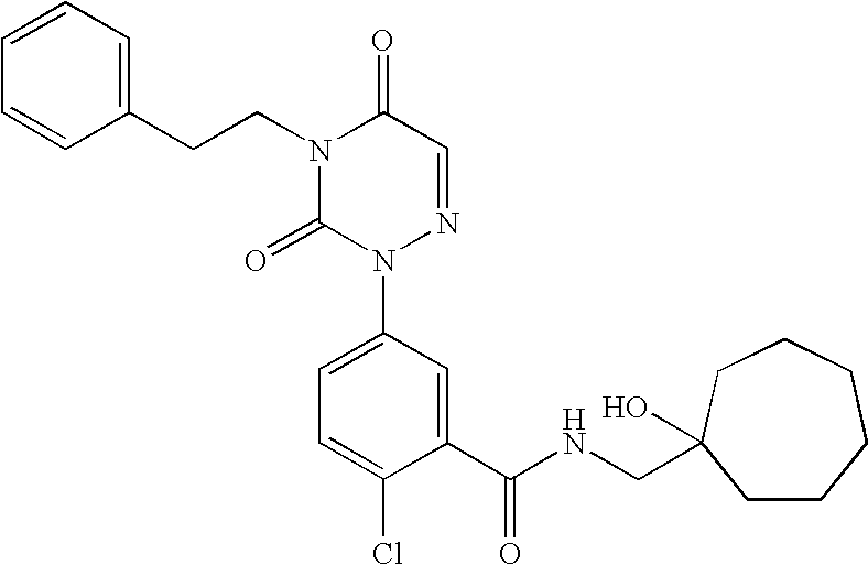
C1(C(NCC2(O)CCCCCC2)=O)=CC(N2N=CC(=O)N(CCC3=CC=CC=C3)C2=O)=CC=C1Cl
